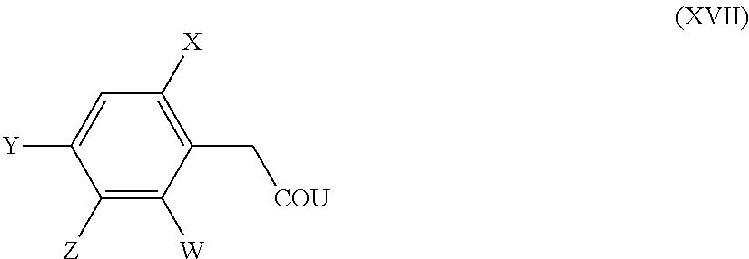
C1([Z])=C([W])C(C[COU])=C([X])C=C1[Y]
